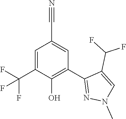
C1=C(C(F)(F)F)C(O)=C(C2=NN(C)C=C2C(F)F)C=C1C#N
